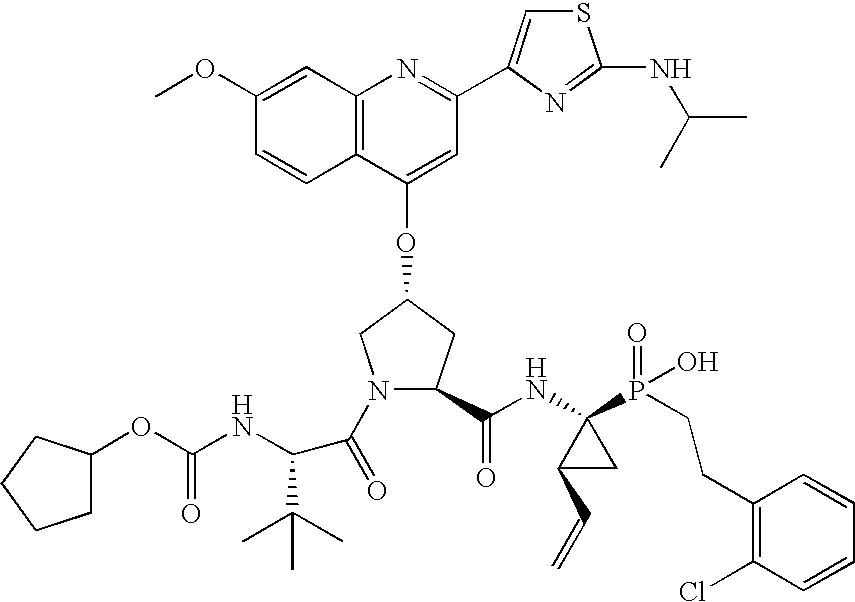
C12=C(C(OC3CN(C(=O)C(C(C)(C)C)NC(OC4CCCC4)=O)C(C(NC4(P(=O)(O)CCC5=C(Cl)C=CC=C5)C(C=C)C4)=O)C3)=CC(C3=CSC(NC(C)C)=N3)=N1)C=CC(OC)=C2
